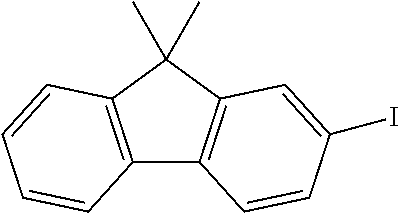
C12=C(C(C)(C)C3=C1C=CC(I)=C3)C=CC=C2
